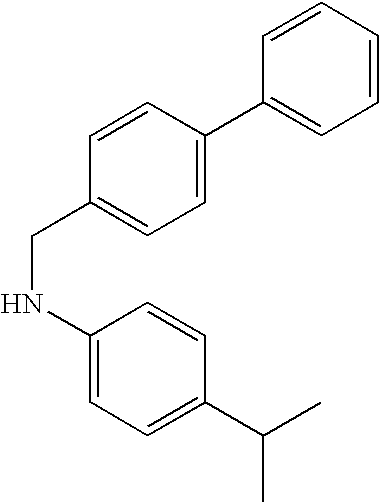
C1(NCC2=CC=C(C3=CC=CC=C3)C=C2)=CC=C(C(C)C)C=C1
